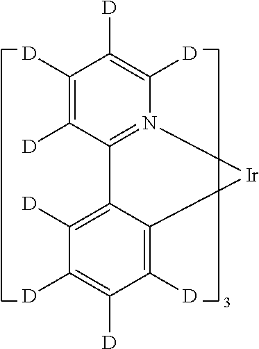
C1([D])=C([D])C2=N(C([D])=C1[D])[Ir]C1=C([D])C([D])=C([D])C([D])=C21
